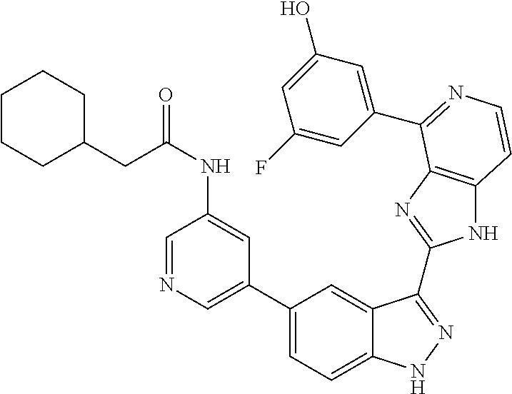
C1(C2=CN=CC(NC(CC3CCCCC3)=O)=C2)=CC=C2C(=C1)C(C1=NC3=C(N1)C=CN=C3C1=CC(O)=CC(F)=C1)=NN2
